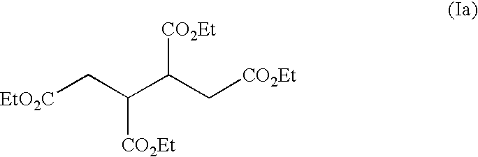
[EtO2C]CC(C(C[CO2Et])[CO2Et])[CO2Et]
